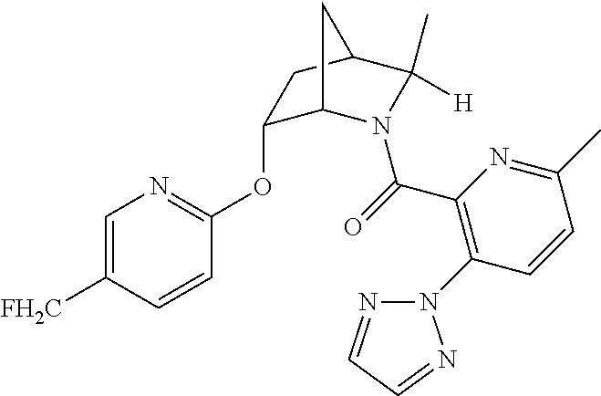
C1=C([FH2C])C=CC(OC2C3N(C(=O)C4=C(N5N=CC=N5)C=CC(C)=N4)C([H])(C)C(C2)C3)=N1
